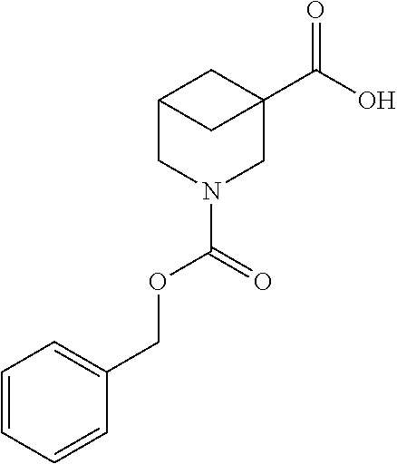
C12CN(C(OCC3=CC=CC=C3)=O)CC(C(O)=O)(C1)C2
